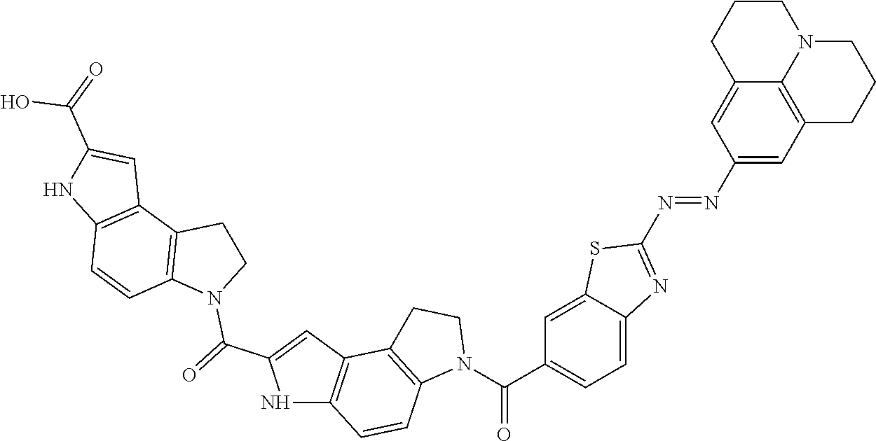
C1=C2C(=CC=C1C(=O)N1CCC3=C1C=CC1=C3C=C(C(N3CCC4=C3C=CC3=C4C=C(C(O)=O)N3)=O)N1)N=C(N=NC1=CC3=C4C(=C1)CCCN4CCC3)S2
